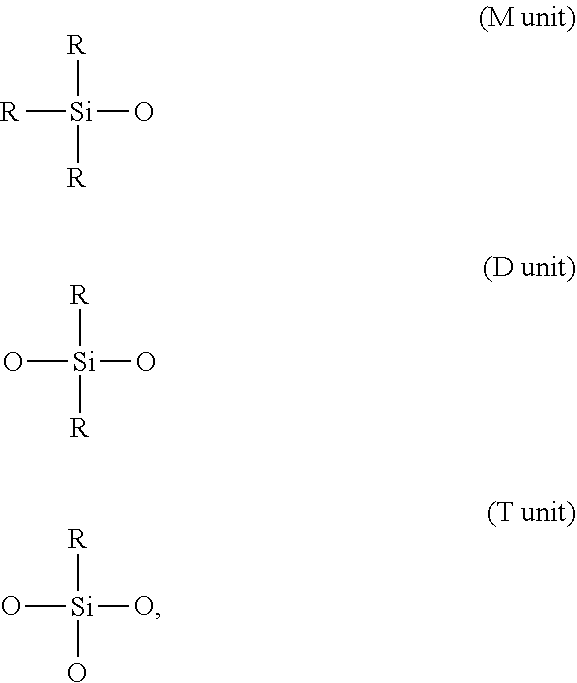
[R][Si]([R])([R])O.O[Si]([R])([R])O.O[Si]([R])(O)O
